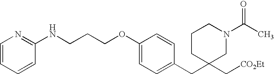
C1=C(CC2(C[CO2Et])CN(C(C)=O)CCC2)C=CC(OCCCNC2=NC=CC=C2)=C1
